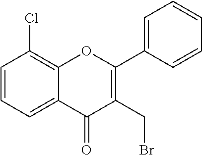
C1=CC=C2C(=C1Cl)OC(C1=CC=CC=C1)=C(CBr)C2=O
